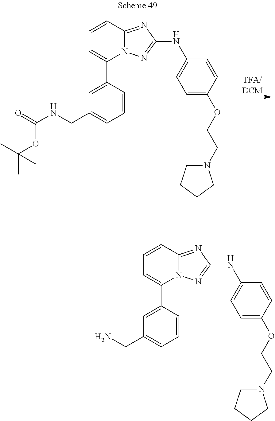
N12C(=NC(NC3=CC=C(OCCN4CCCC4)C=C3)=N1)C=CC=C2C1=CC(CNC(=O)OC(C)(C)C)=CC=C1.N12C(=NC(NC3=CC=C(OCCN4CCCC4)C=C3)=N1)C=CC=C2C1=CC(CN)=CC=C1
